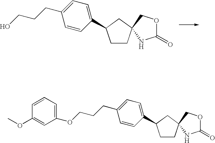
C1CC2(CC1C1=CC=C(CCCO)C=C1)COC(=O)N2.C1CC2(CC1C1=CC=C(CCCOC3=CC=CC(OC)=C3)C=C1)COC(=O)N2
